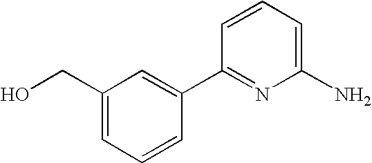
C1(CO)=CC=CC(C2=NC(N)=CC=C2)=C1
